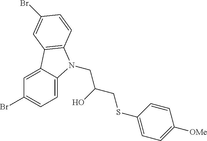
C1=C2C(=CC=C1Br)N(CC(CSC1=CC=C([OMe])C=C1)O)C1=C2C=C(Br)C=C1
